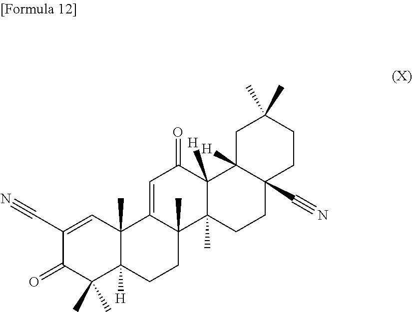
C1(C#N)=CC2(C)C([H])(C(C)(C)C1=O)CCC1(C)C2=CC(=O)C2([H])C1(C)CCC1(C#N)C2([H])CC(C)(C)CC1
